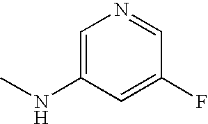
C1=C(NC)C=C(F)C=N1
